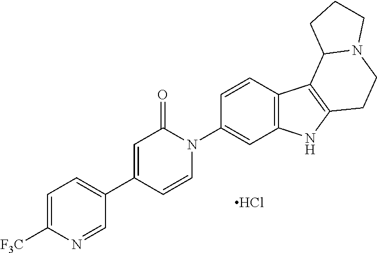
Cl.C1=CN(C2=CC3=C(C=C2)C2=C(N3)CCN3C2CCC3)C(=O)C=C1C1=CC=C([F3C])N=C1
